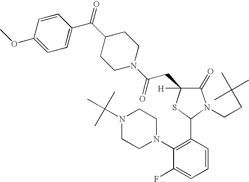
C1=CC(C2N(CCC(C)(C)C)C(=O)C(CC(N3CCC(C(=O)C4=CC=C(OC)C=C4)CC3)=O)([H])S2)=C(N2CCN(C(C)(C)C)CC2)C(F)=C1
